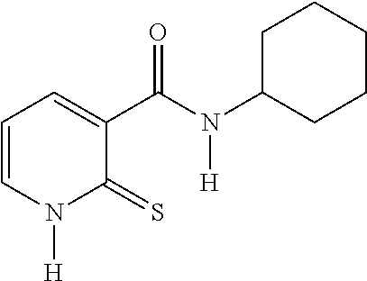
C1=CN([H])C(=S)C(C(N([H])C2CCCCC2)=O)=C1
